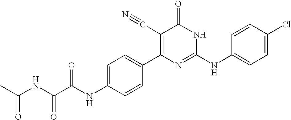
C1=CC(C2=C(C#N)C(=O)NC(NC3=CC=C(Cl)C=C3)=N2)=CC=C1NC(C(NC(C)=O)=O)=O
